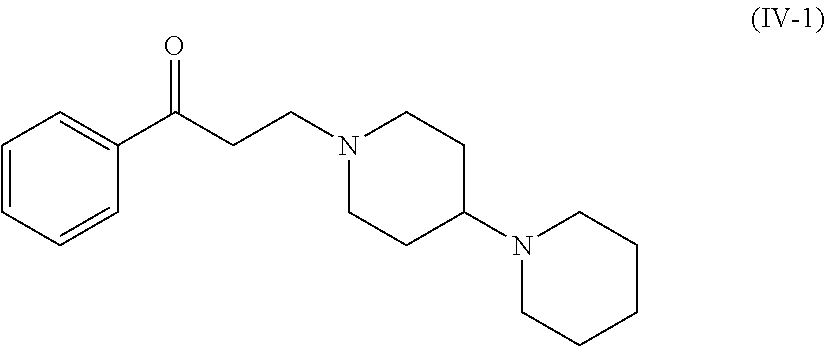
C1=CC=CC(C(CCN2CCC(N3CCCCC3)CC2)=O)=C1
